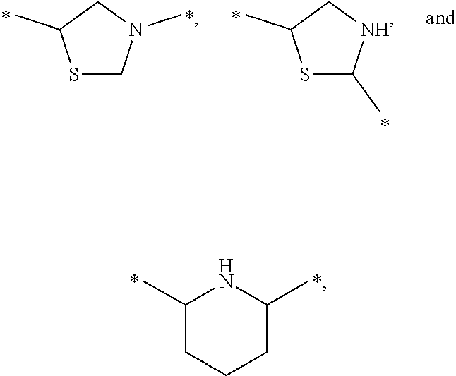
C1(C)CCCC(C)N1.S1CN(C)CC1C.S1C(C)NCC1C
